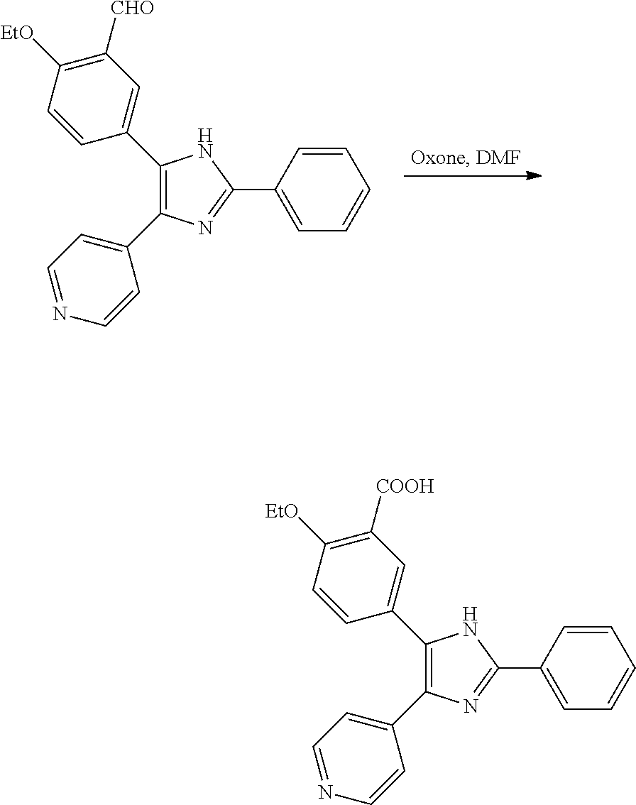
N1=C(C2=CC=CC=C2)NC(C2=CC([CHO])=C([EtO])C=C2)=C1C1=CC=NC=C1.N1=C(C2=CC=CC=C2)NC(C2=CC([COOH])=C([EtO])C=C2)=C1C1=CC=NC=C1
